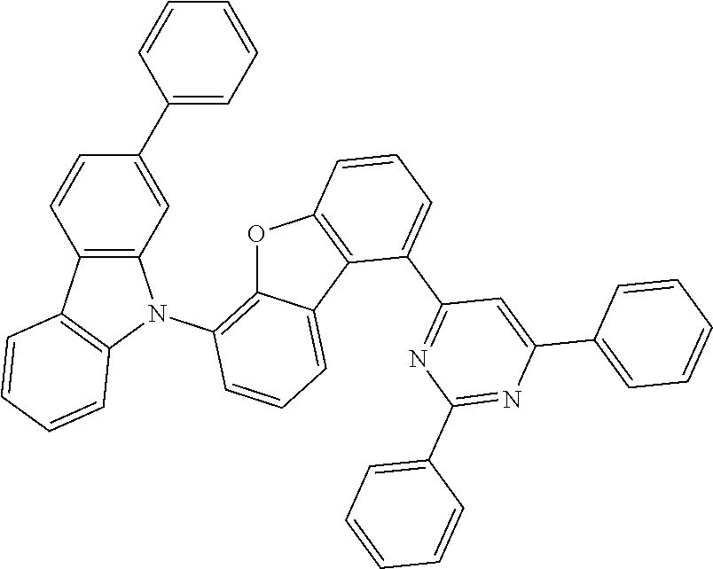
C12=C(C=C(C3=CC=CC=C3)C=C1)N(C1=C3C(=CC=C1)C1=C(O3)C=CC=C1C1=NC(C3=CC=CC=C3)=NC(C3=CC=CC=C3)=C1)C1=C2C=CC=C1
